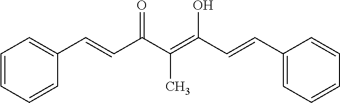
C1=CC=CC(C=CC(C(=C(C=CC2=CC=CC=C2)O)C)=O)=C1
